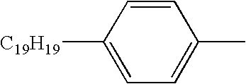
C1=C([C19H19])C=CC(C)=C1
